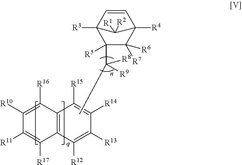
[R7]C1([R6])C([R5])(C([R8])([R9])C)C2([R3])C=CC1([R4])C2([R1])[R2].C12=C(C([R12])=C([R13])C([R14])=C1[R15])C([R17])=C([R11])C([R10])=C2[R16]
